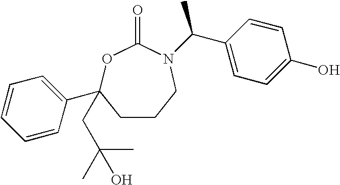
C1(C2(CC(O)(C)C)CCCN(C(C3=CC=C(O)C=C3)C)C(=O)O2)=CC=CC=C1
